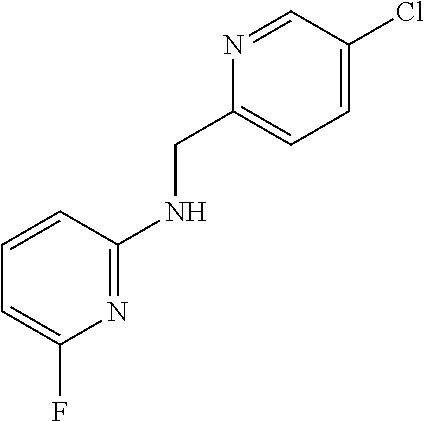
C1=CC(NCC2=CC=C(Cl)C=N2)=NC(F)=C1
